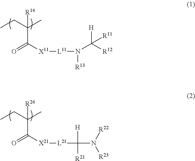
CCC(C)([R14])C([X11][L11]N(C([R12])([H])[R11])[R13])=O.CCC(C)([R24])C([X21][L21]C(N([R23])[R22])([R21])[H])=O
